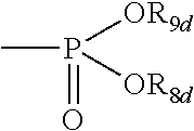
CP([OR9d])([OR8d])=O
